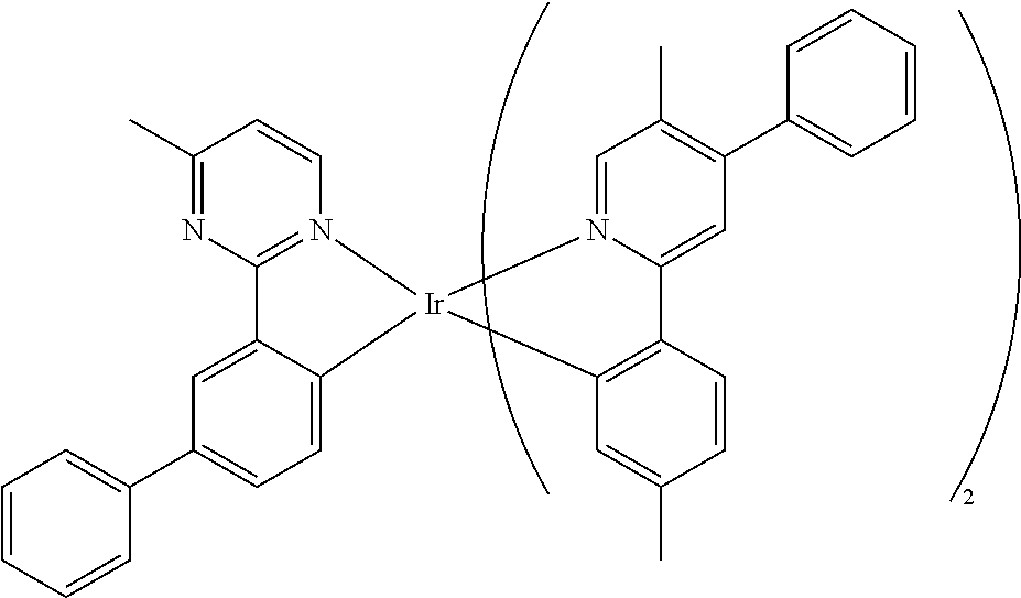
C12=N(C=CC(C)=N1)[Ir]1(C3=CC=C(C4=CC=CC=C4)C=C23)C2=C(C3=CC(C4=CC=CC=C4)=C(C)C=N31)C=CC(C)=C2
